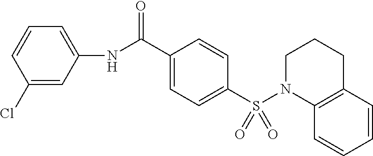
N(C(C1=CC=C(S(N2C3=C(CCC2)C=CC=C3)(=O)=O)C=C1)=O)C1=CC=CC(Cl)=C1
